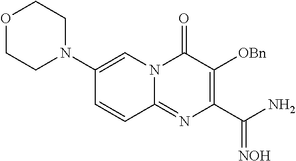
O1CCN(C2=CN3C(=NC(C(N)=[NOH])=C([OBn])C3=O)C=C2)CC1
